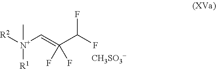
[R2][N+]([R1])(C=C(C(F)F)(F)F)C.[CH3SO3-]
